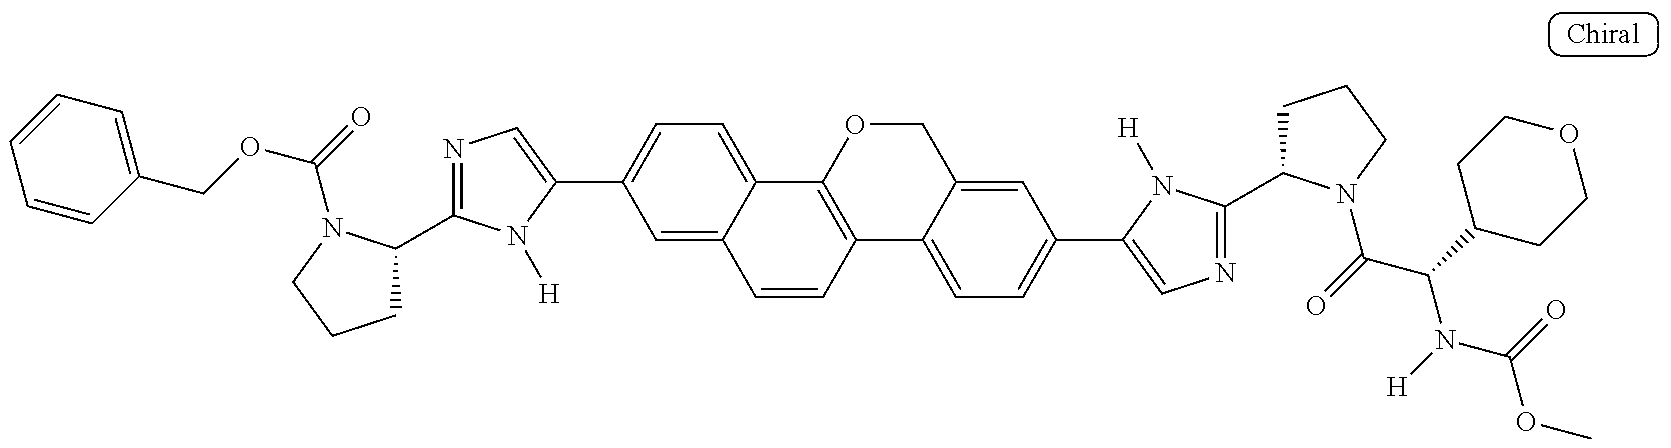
O(CC1=CC=CC=C1)C(=O)N1C(C2=NC=C(C3=CC=C4C(=C3)C=CC3=C4OCC4=CC(C5=CN=C(C6CCCN6C(C(N(C(OC)=O)[H])C6CCOCC6)=O)N5[H])=CC=C34)N2[H])CCC1
